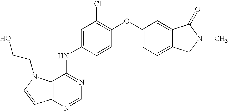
C12=C(N=CN=C1NC1=CC(Cl)=C(OC3=CC=C4C(=C3)C(=O)N(C)C4)C=C1)C=CN2CCO
